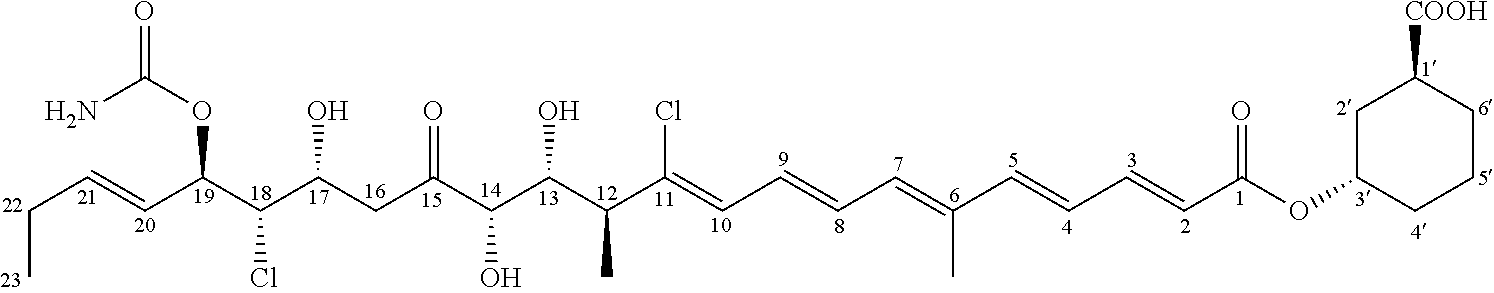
CCC=CC(C(C(CC(C(C(C(C(=CC=CC=C(C=CC=CC(OC1CC([COOH])CCC1)=O)C)Cl)C)O)O)=O)O)Cl)OC(N)=O
